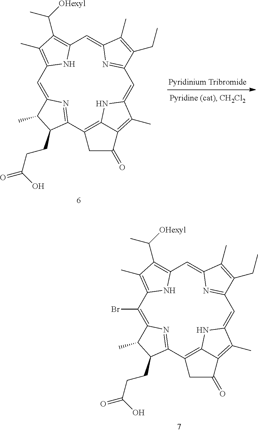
C1=C2N=C(C3=C4NC(=CC5=NC(=CC6=C(C([OHexyl])C)C(C)=C1N6)C(C)=C5CC)C(C)=C4C(=O)C3)C(CCC(O)=O)C2C.C1(Br)=C2N=C(C3=C4NC(=CC5=NC(=CC6=C(C([OHexyl])C)C(C)=C1N6)C(C)=C5CC)C(C)=C4C(=O)C3)C(CCC(O)=O)C2C
